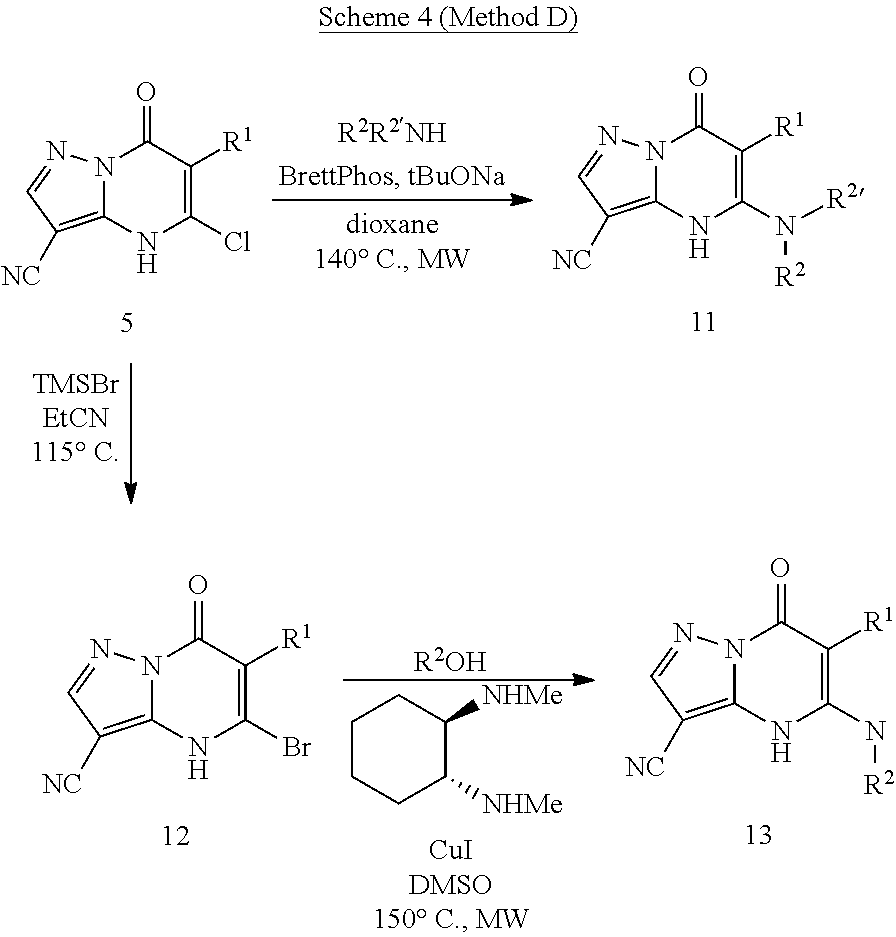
N12C(=C([NC])C=N1)NC(Cl)=C([R1])C2=O.N12C(=C([NC])C=N1)NC(N([R2])[R2])=C([R1])C2=O.N12C(=C([NC])C=N1)NC(Br)=C([R1])C2=O.N12C(=C([NC])C=N1)NC(N[R2])=C([R1])C2=O.C1CCC([NHMe])C([NHMe])C1.[R2OH]
